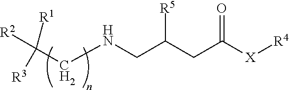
C(NCC(CC([X][R4])=O)[R5])C([R2])([R1])[R3]
